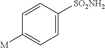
C1=C([SO2NH2])C=CC([M])=C1
